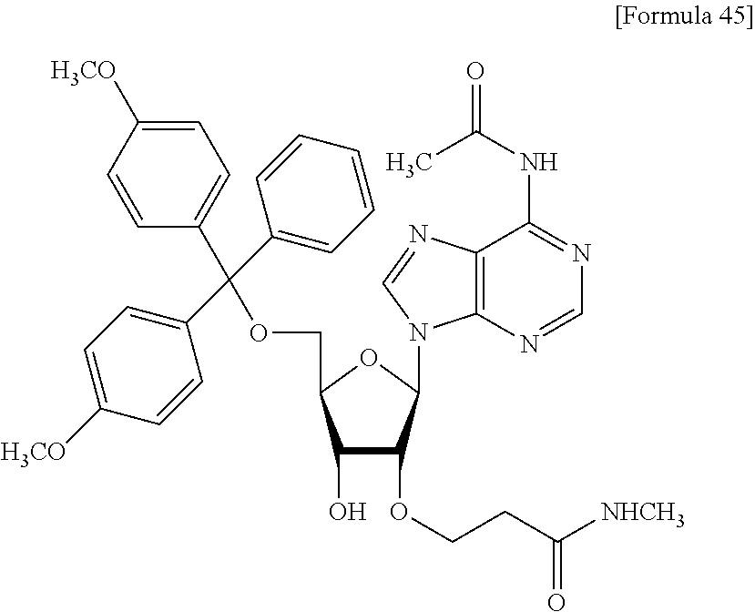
C12=C(N=CN=C1NC(=O)C)N(C1C(OCCC([NHCH3])=O)C(O)C(COC(C3=CC=CC=C3)(C3=CC=C([H3CO])C=C3)C3=CC=C([H3CO])C=C3)O1)C=N2
